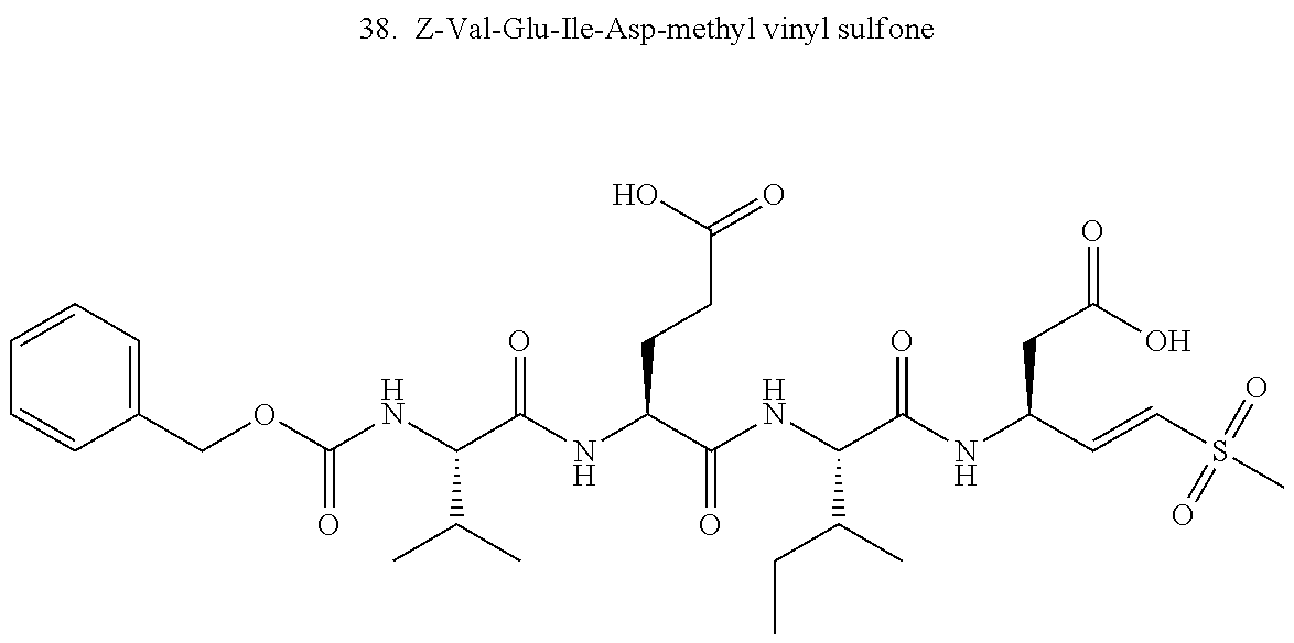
C1=CC=C(COC(NC(C(NC(C(NC(C(NC(C=CS(C)(=O)=O)CC(=O)O)=O)C(C)CC)=O)CCC(=O)O)=O)C(C)C)=O)C=C1
